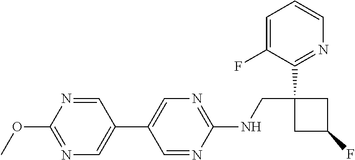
C1(NCC2(C3=NC=CC=C3F)CC(F)C2)=NC=C(C2=CN=C(OC)N=C2)C=N1
